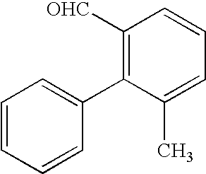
C1([OHC])=C(C2=CC=CC=C2)C(C)=CC=C1
